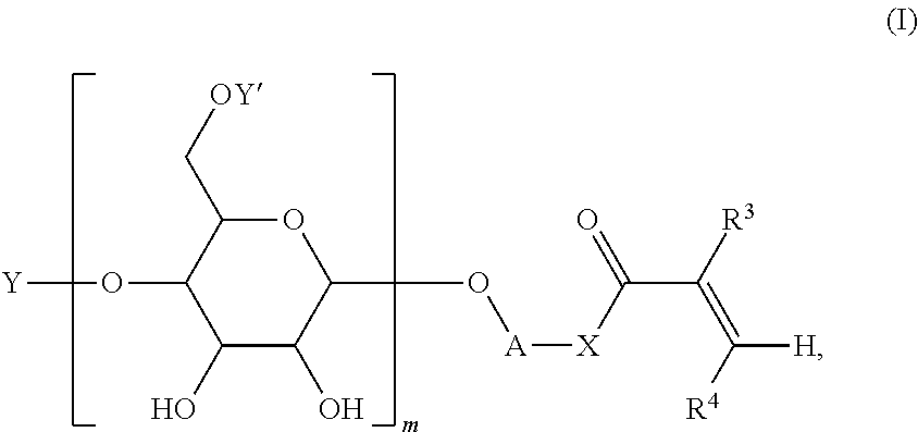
C1(O)C(O)C(O[A][X]C(C(=C([H])[R4])[R3])=O)OC(C[OY])C1O[Y]
